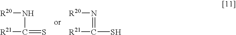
[R20]NC(=S)[R21].[R20]N=C(S)[R21]
